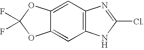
C12=CC3=C(C=C1OC(F)(F)O2)NC(Cl)=N3.[H]
